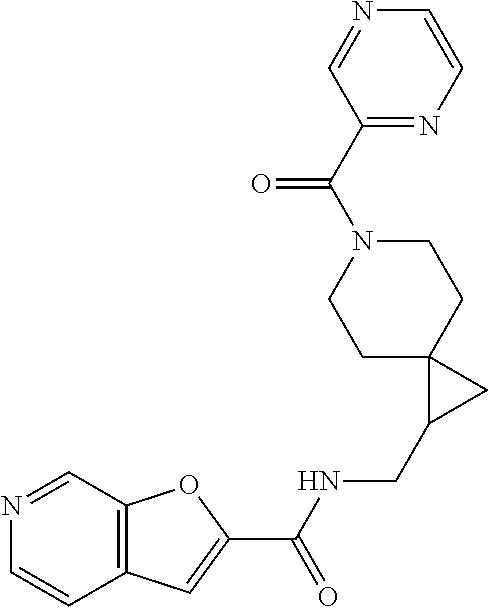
C12=C(C=C(C(NCC3CC34CCN(C(C3=NC=CN=C3)=O)CC4)=O)O1)C=CN=C2
